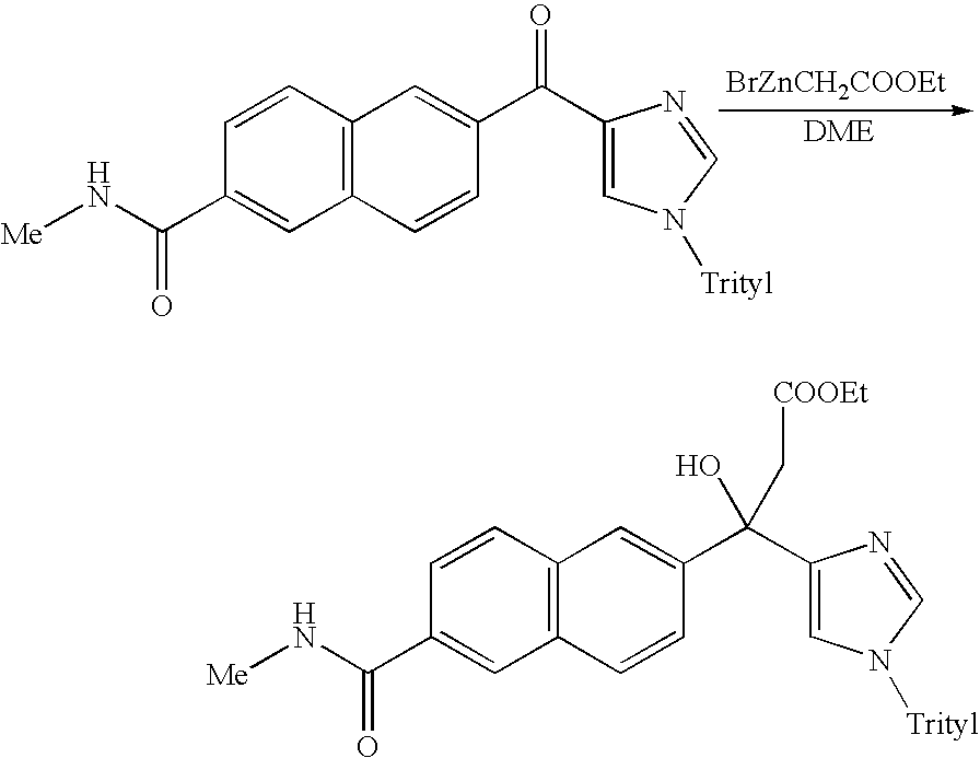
C12=C(C=CC(C(N[Me])=O)=C1)C=C(C(C1=CN([Trityl])C=N1)=O)C=C2.[BrZnCH2COOEt].[DME].C12=C(C=CC(C(N[Me])=O)=C1)C=C(C(C1=CN([Trityl])C=N1)(O)C[COOEt])C=C2
